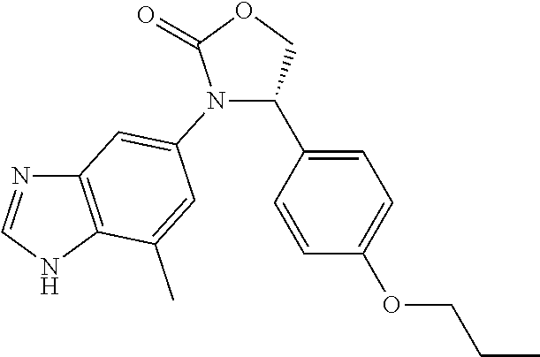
C1(C2=CC=C(OCCC)C=C2)COC(=O)N1C1=CC2=C(NC=N2)C(C)=C1
